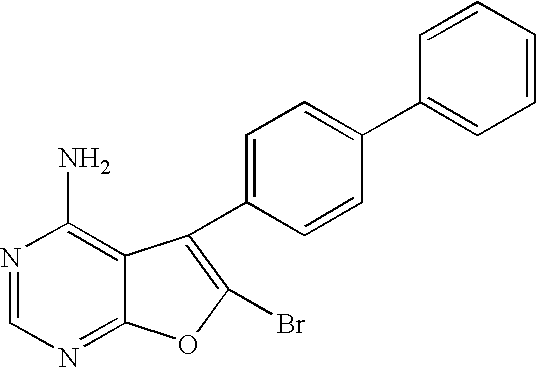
N1=CN=C2C(=C1N)C(C1=CC=C(C3=CC=CC=C3)C=C1)=C(Br)O2
